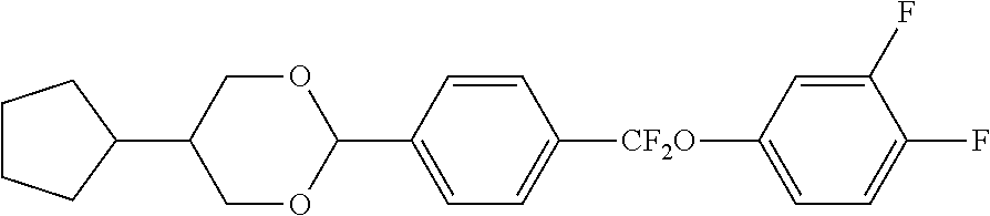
C1(C2CCCC2)COC(C2=CC=C([CF2O]C3=CC=C(F)C(F)=C3)C=C2)OC1
